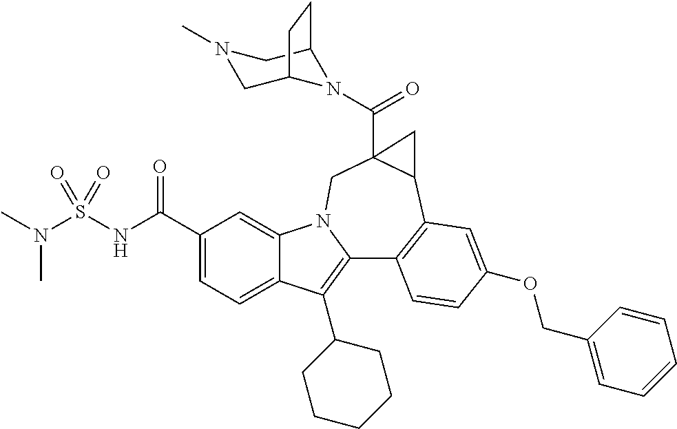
C1(C(NS(N(C)C)(=O)=O)=O)=CC=C2C(=C1)N1C(=C2C2CCCCC2)C2=C(C3C(C(N4C5CN(C)CC4CC5)=O)(C1)C3)C=C(OCC1=CC=CC=C1)C=C2
